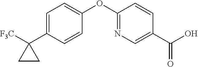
C1=C(C2([F3C])CC2)C=CC(OC2=NC=C(C(O)=O)C=C2)=C1
